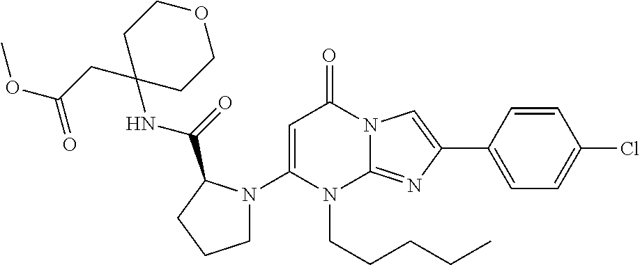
C1(N2CCCC2C(=O)NC2(CC(OC)=O)CCOCC2)=CC(=O)N2C(=NC(C3=CC=C(Cl)C=C3)=C2)N1CCCCC
